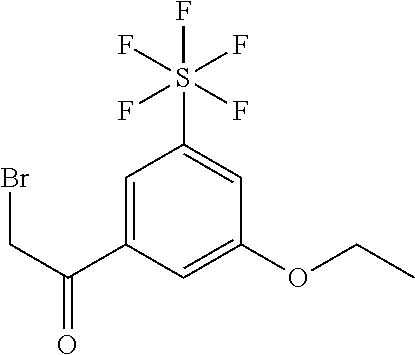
C1=C(C(CBr)=O)C=C(OCC)C=C1S(F)(F)(F)(F)F
